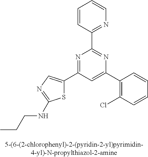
C1(C2=CC(C3=CN=C(NCCC)S3)=NC(C3=NC=CC=C3)=N2)=C(Cl)C=CC=C1
